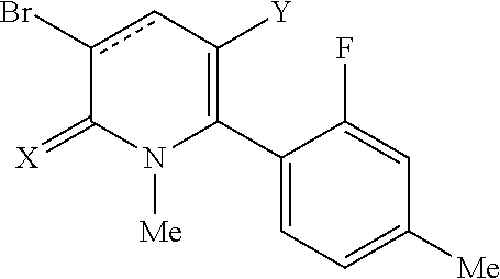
C1(C2=C([Y])cc(Br)C(=[X])N2[Me])=CC=C([Me])C=C1F
